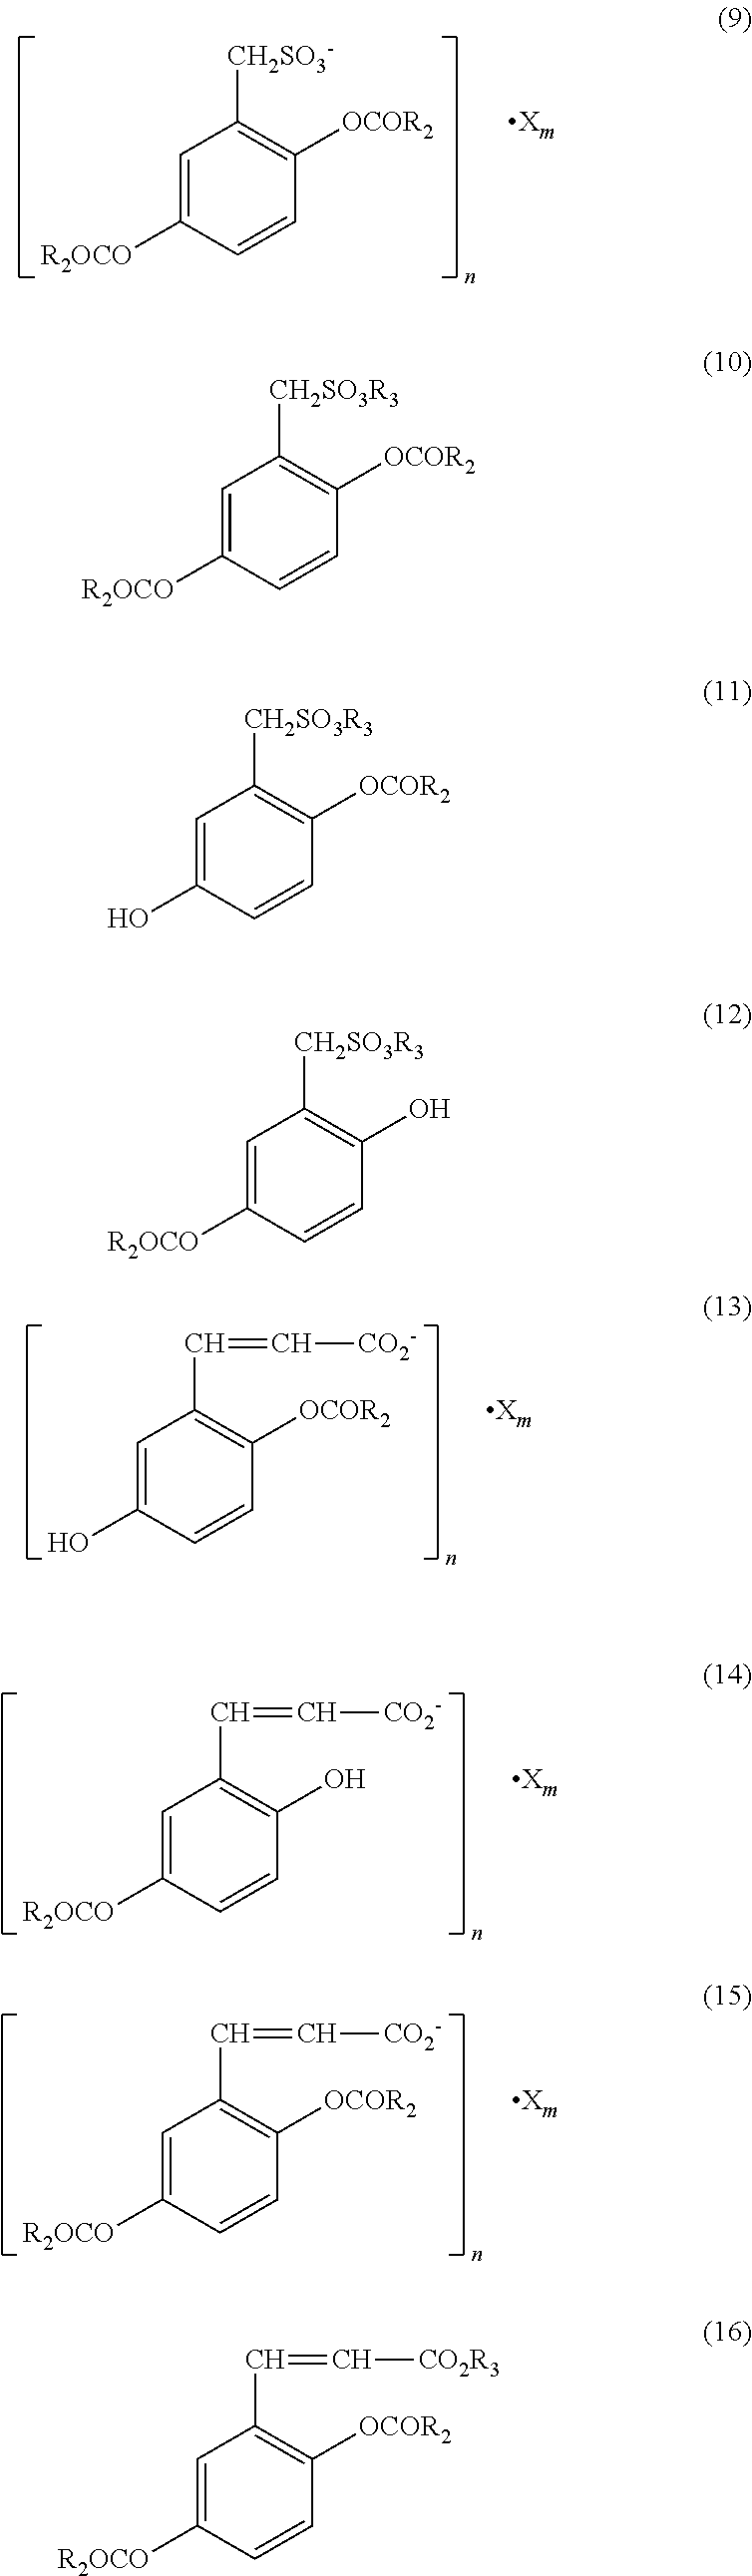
C1=C([R2OCO])C=CC([OCOR2])=C1[CH2SO3-].C1=C([R2OCO])C=CC([OCOR2])=C1[CH2SO3R3].C1=C(O)C=CC([OCOR2])=C1[CH2SO3R3].C1=C([R2OCO])C=CC(O)=C1[CH2SO3R3].C1=C([R2OCO])C=CC([OCOR2])=C1C=C[CO2R3].C1=C(O)C=CC([OCOR2])=C1C=C[CO2-].C1=C([R2OCO])C=CC(O)=C1C=C[CO2-].C1=C([R2OCO])C=CC([OCOR2])=C1C=C[CO2-]
